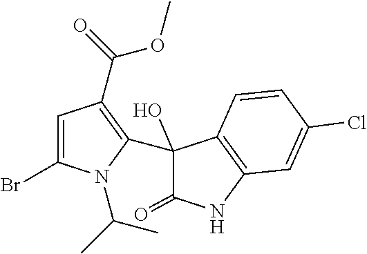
C1=C(Br)N(C(C)C)C(C2(O)C(=O)NC3=C2C=CC(Cl)=C3)=C1C(=O)OC
